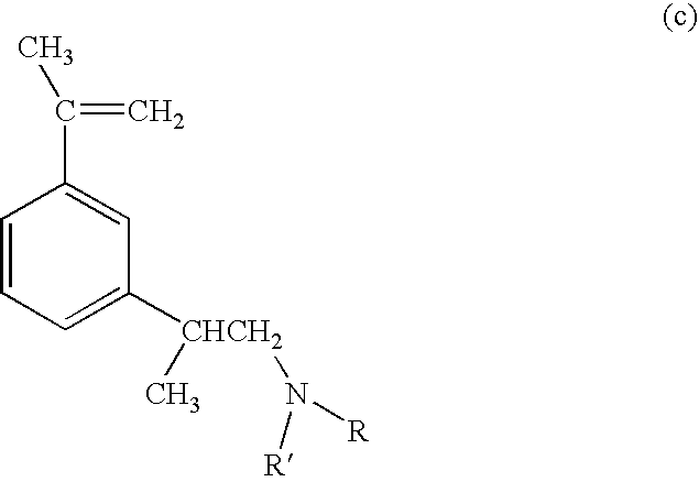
C1=CC=C([CHCH2](C)N([R])[R])C=C1C(=C)C
